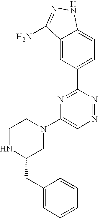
C1=C2C(=CC(C3=NC(N4CCNC(CC5=CC=CC=C5)C4)=CN=N3)=C1)C(N)=NN2
